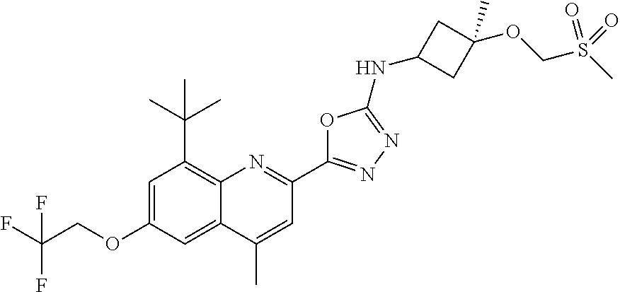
C1=C(OCC(F)(F)F)C=C2C(=C1C(C)(C)C)N=C(C1=NN=C(NC3CC(OCS(C)(=O)=O)(C)C3)O1)C=C2C
